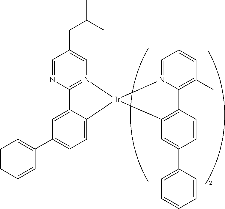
C12=N(C=C(CC(C)C)C=N1)[Ir]1(C3=CC=C(C4=CC=CC=C4)C=C23)C2=C(C3=C(C)C=CC=N31)C=CC(C1=CC=CC=C1)=C2
